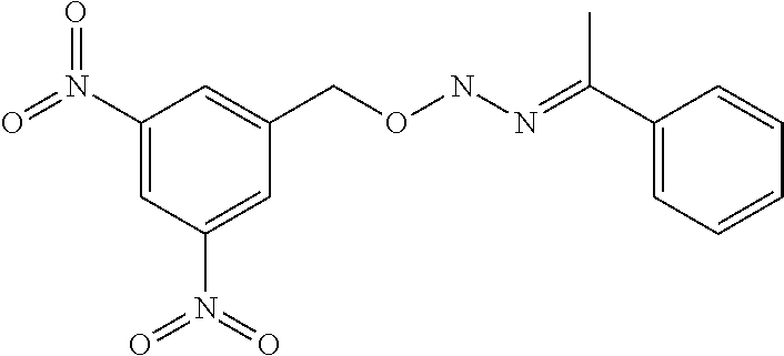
O=N(C1=CC(N(=O)=O)=CC(CONN=C(C2=CC=CC=C2)C)=C1)=O
